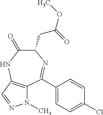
C1(C2=NC(CC(OC)=O)C(=O)NC3=C2N(C)N=C3)=CC=C(Cl)C=C1
